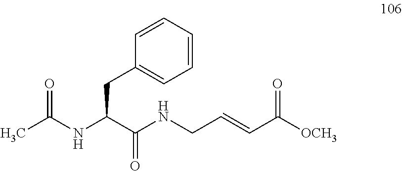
CC(NC(C(NCC=CC([OCH3])=O)=O)CC1=CC=CC=C1)=O
